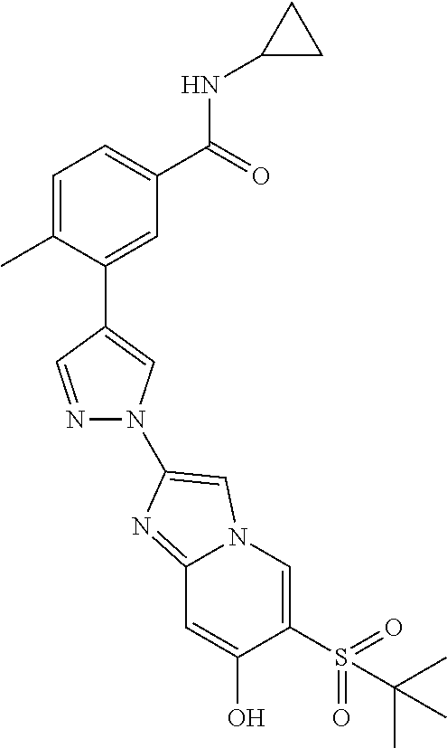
C1=C(C)C(C2=CN(C3=CN4C=C(S(C(C)(C)C)(=O)=O)C(O)=CC4=N3)N=C2)=CC(C(=O)NC2CC2)=C1
